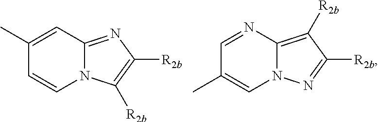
C1=CC(C)=CC2=NC([R2b])=C([R2b])N12.C1=C(C)C=NC2=C([R2b])C([R2b])=NN12
